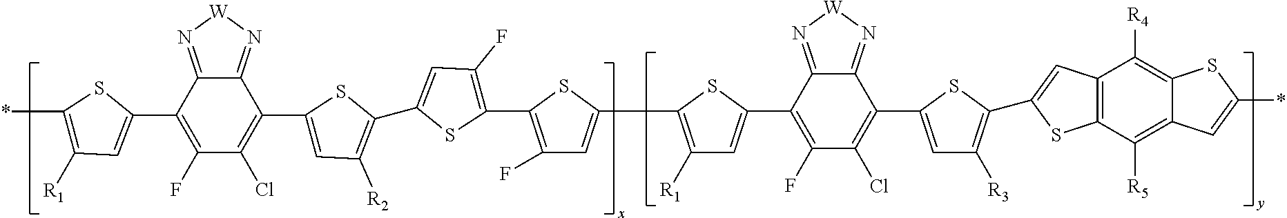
C1(*)=C([R1])C=C(C2=C(F)C(Cl)=C(C3=CC([R2])=C(C4=CC(F)=C(C5=C(F)C=C(C6=C([R1])C=C(C7=C(F)C(Cl)=C(C8=CC([R3])=C(C9=CC%10=C(S9)C([R5])=C9C(=C%10[R4])SC(*)=C9)S8)C8=N[W]N=C78)S6)S5)S4)S3)C3=N[W]N=C23)S1
